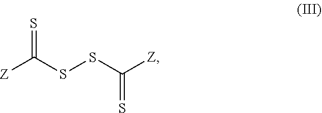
[Z]C(SSC([Z])=S)=S
